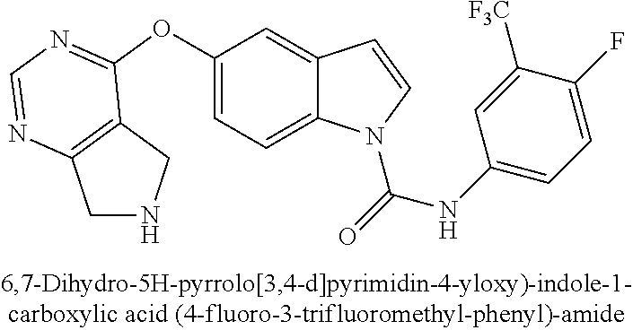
C1(OC2=NC=NC3=C2CNC3)=CC=C2C(=C1)C=CN2C(=O)NC1=CC=C(F)C([CF3])=C1
